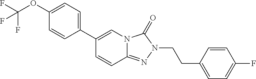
N12C(=NN(CCC3=CC=C(F)C=C3)C1=O)C=CC(C1=CC=C(OC(F)(F)F)C=C1)=C2
